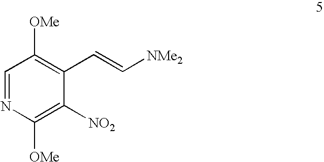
C1=NC([OMe])=C([NO2])C(C=C[NMe2])=C1[OMe]
